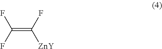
FC(=C(F)F)[ZnY]
